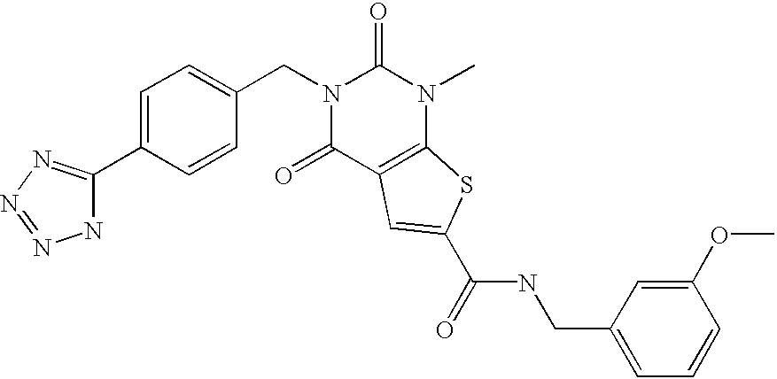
N1C(C2=CC=C(CN3C(=O)C4=C(N(C)C3=O)SC(C(NCC3=CC=CC(OC)=C3)=O)=C4)C=C2)=NN=N1
